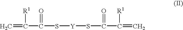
C=C(C(S[Y]SC(C(=C)[R1])=O)=O)[R1]
